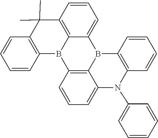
C12=C3C(=CC=C1)B1C4=C(B3C3=C(C2(C)C)C=CC=C3)C=CC=C4N(C2=CC=CC=C2)C2=C1C=CC=C2
